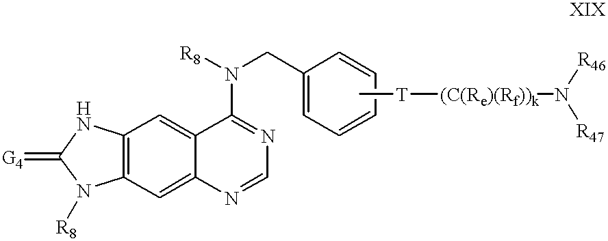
C12=C(C=C3C(=C1)C(N([R8])CC1=CC=CC=C1)=NC=N3)N([R8])C(=[G4])N2.C[T][(C(Re)(Rf))k]N([R47])[R46]
